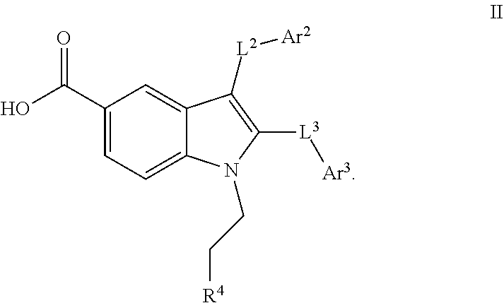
[L3](C1=C([L2][Ar2])C2=CC(C(O)=O)=CC=C2N1CC[R4])[Ar3]
